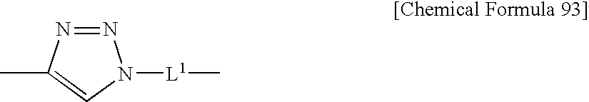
N1=NC(C)=CN1[L1]C
